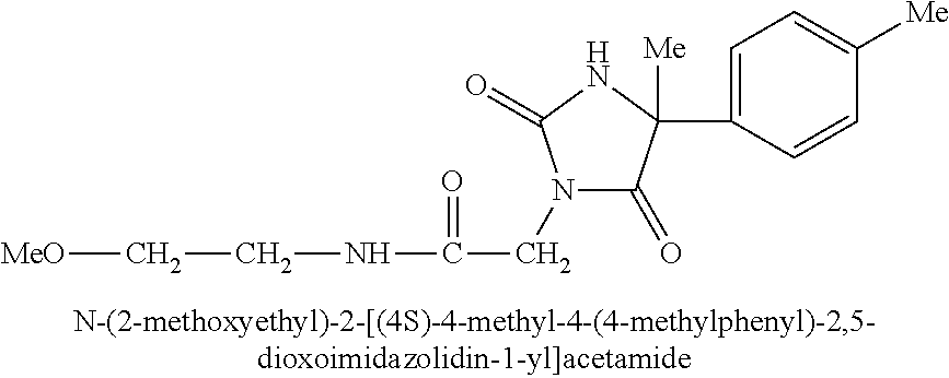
N1(CC(NCC[MeO])=O)C(=O)C([Me])(C2=CC=C([Me])C=C2)NC1=O
